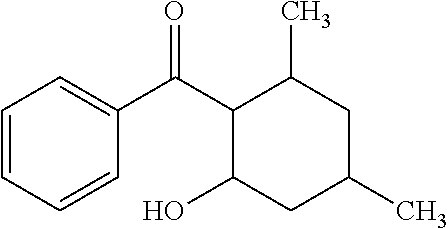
C1=CC=CC(C(C2C(O)CC(C)CC2C)=O)=C1
